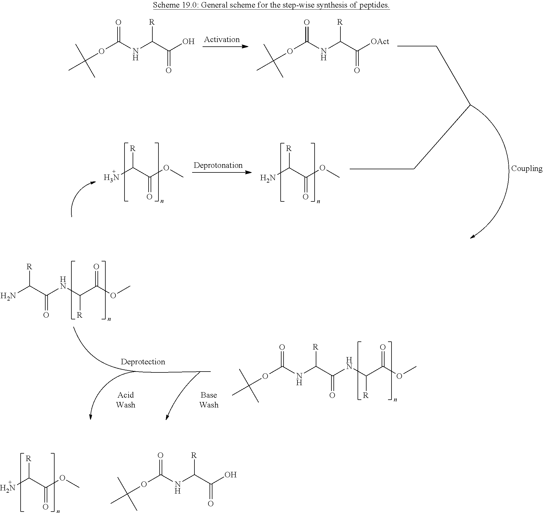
O(C(NC(C(O)=O)[R])=O)C(C)(C)C.O(C(NC(C([OAct])=O)[R])=O)C(C)(C)C.NC(C(OC)=O)[R].NC(C(OC)=O)[R].NC(C(OC)=O)[R].C(OC(NC([R])C(O)=O)=O)(C)(C)C.NC(C(NC(C(OC)=O)[R])=O)[R].C(C)(OC(NC(C(NC(C(OC)=O)[R])=O)[R])=O)(C)C
